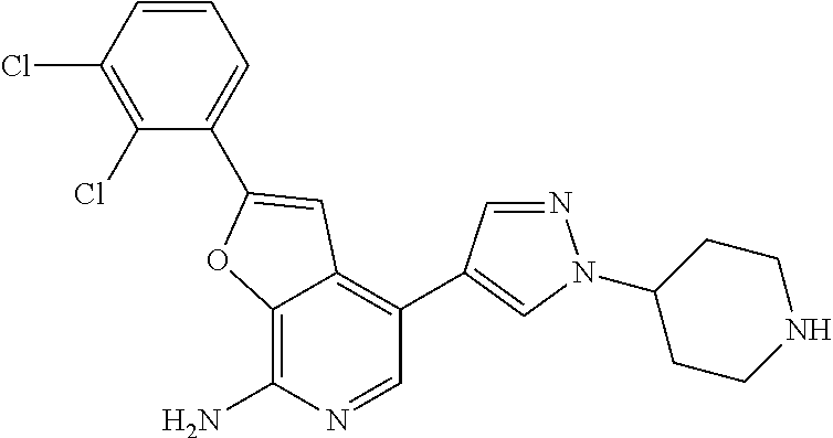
C1=CC(Cl)=C(Cl)C(C2=CC3=C(C4=CN(C5CCNCC5)N=C4)C=NC(N)=C3O2)=C1
